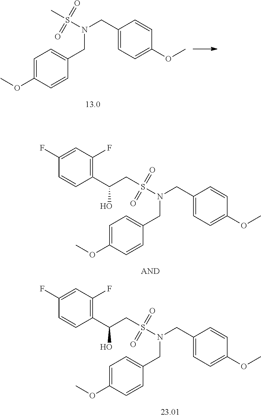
C1(CN(S(=O)(=O)C)CC2=CC=C(OC)C=C2)=CC=C(OC)C=C1.C1(CN(S(=O)(=O)CC(C2=C(F)C=C(F)C=C2)O)CC2=CC=C(OC)C=C2)=CC=C(OC)C=C1.C1(CN(S(=O)(=O)CC(C2=C(F)C=C(F)C=C2)O)CC2=CC=C(OC)C=C2)=CC=C(OC)C=C1
